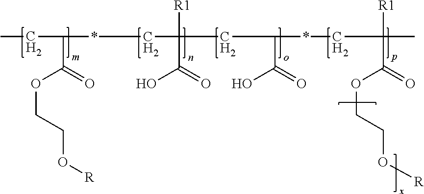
C(C(CC)*CC([R1])(CC(C(=O)O)*CC(C)(C(=O)OCCO[R])[R1])C(O)=O)(=O)OCCO[R]
